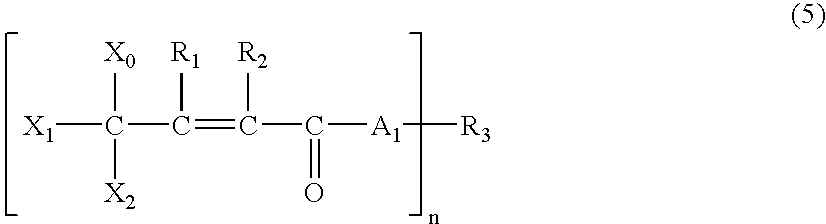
[X1]C(C(=C(C([A1][R3])=O)[R2])[R1])([X0])[X2]
